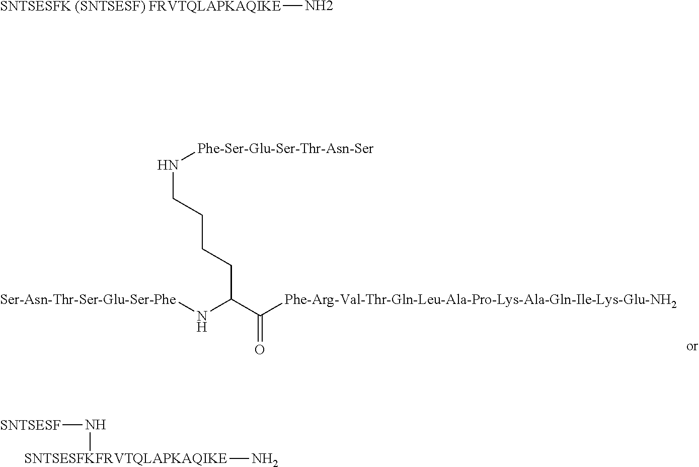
N(CCCCC(C([Phe-Arg-Val-Thr-Gln-Leu-Ala-Pro-Lys-Ala-Gln-Ile-Lys-Glu-NH2])=O)N[Ser-Asn-Thr-Ser-Glu-Ser-Phe])[Phe-Ser-Glu-Ser-Thr-Asn-Ser].[SNTSESFKFRVTQLAPKAQIKE](N)N[SNTSESF].[SNTSESFK (SNTSESF) FRVTQLAPKAQIKE]N
